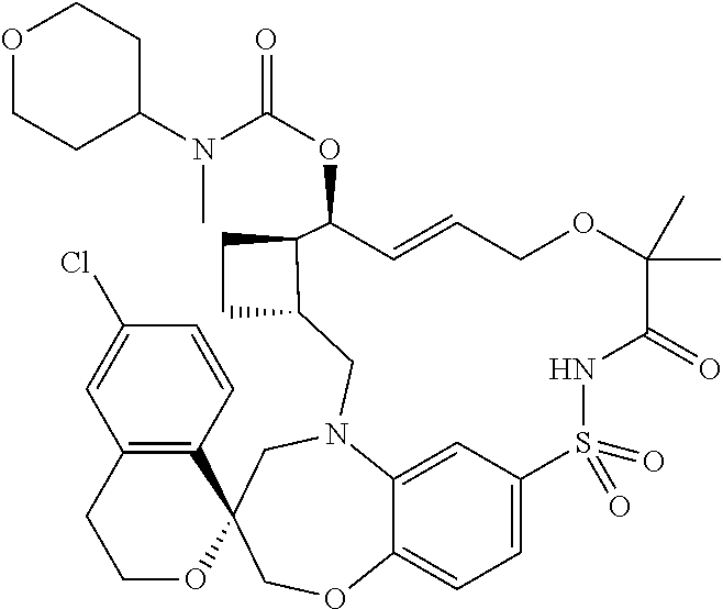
C1=C2C=C3C(=C1)OCC1(CN3CC3CCC3C(OC(=O)N(C3CCOCC3)C)C=CCOC(C)(C)C(=O)NS2(=O)=O)C2=C(CCO1)C=C(Cl)C=C2
